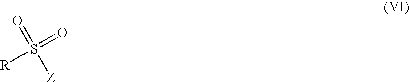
O=S([Z])(=O)[R]
